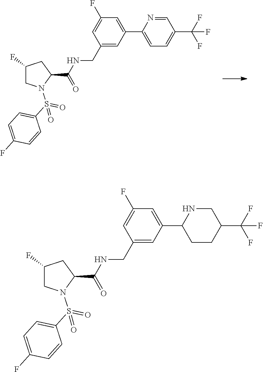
C1(CNC(C2CC(F)CN2S(C2=CC=C(F)C=C2)(=O)=O)=O)=CC(C2=CC=C(C(F)(F)F)C=N2)=CC(F)=C1.C1(CNC(C2CC(F)CN2S(C2=CC=C(F)C=C2)(=O)=O)=O)=CC(C2CCC(C(F)(F)F)CN2)=CC(F)=C1
